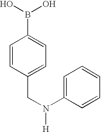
C1=CC(CN([H])C2=CC=CC=C2)=CC=C1B(O)O
